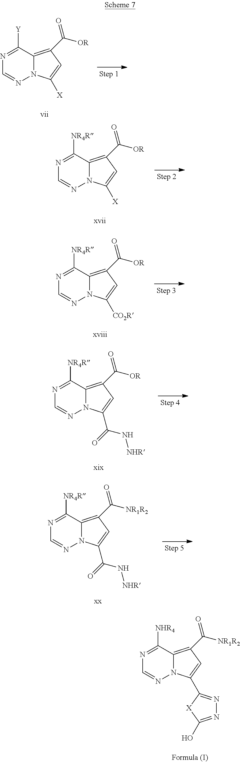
C1=NN2C(=C(C(=O)[OR])C=C2[X])C([Y])=N1.C1=NN2C(=C(C(=O)[OR])C=C2[X])C([NR4R])=N1.C1=NN2C(=C(C(=O)[OR])C=C2[CO2R])C([NR4R])=N1.C1=NN2C(=C(C(=O)[OR])C=C2C(=O)N[NHR])C([NR4R])=N1.C1=NN2C(=C(C(=O)[NR1R2])C=C2C(=O)N[NHR])C([NR4R])=N1.C1=NN2C(=C(C(=O)[NR1R2])C=C2C2=NN=C(O)[X]2)C([NHR4])=N1
